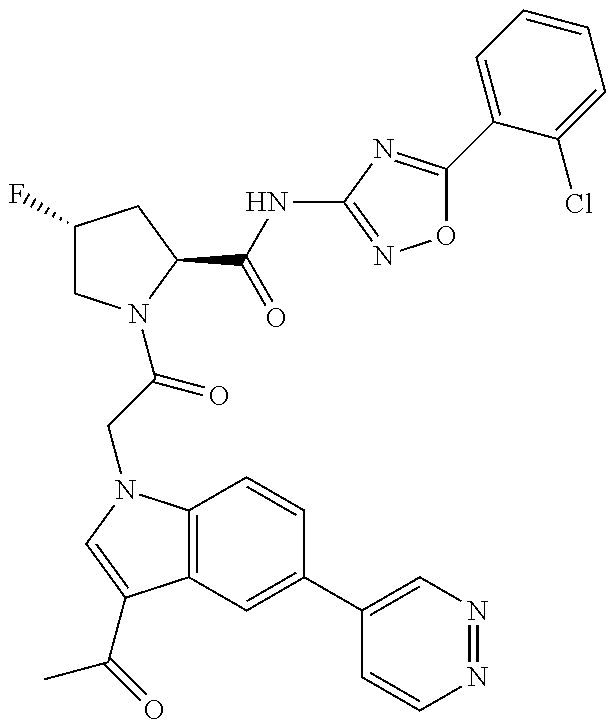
C1(F)CN(C(=O)CN2C3=C(C(C(C)=O)=C2)C=C(C2=CN=NC=C2)C=C3)C(C(NC2=NOC(C3=CC=CC=C3Cl)=N2)=O)C1
